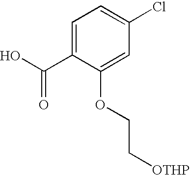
C1=C(C(O)=O)C(OCC[OTHP])=CC(Cl)=C1
